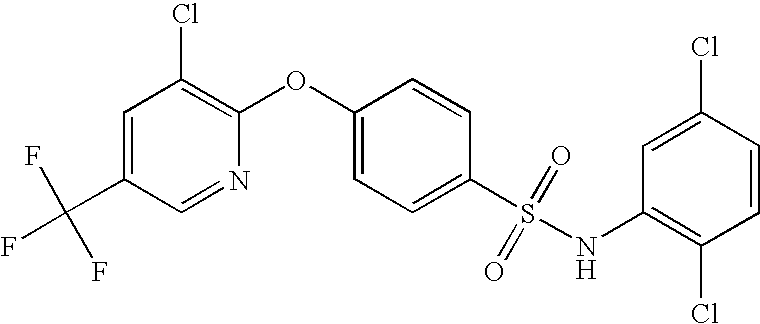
C1(S(NC2=C(Cl)C=CC(Cl)=C2)(=O)=O)=CC=C(OC2=C(Cl)C=C(C(F)(F)F)C=N2)C=C1
